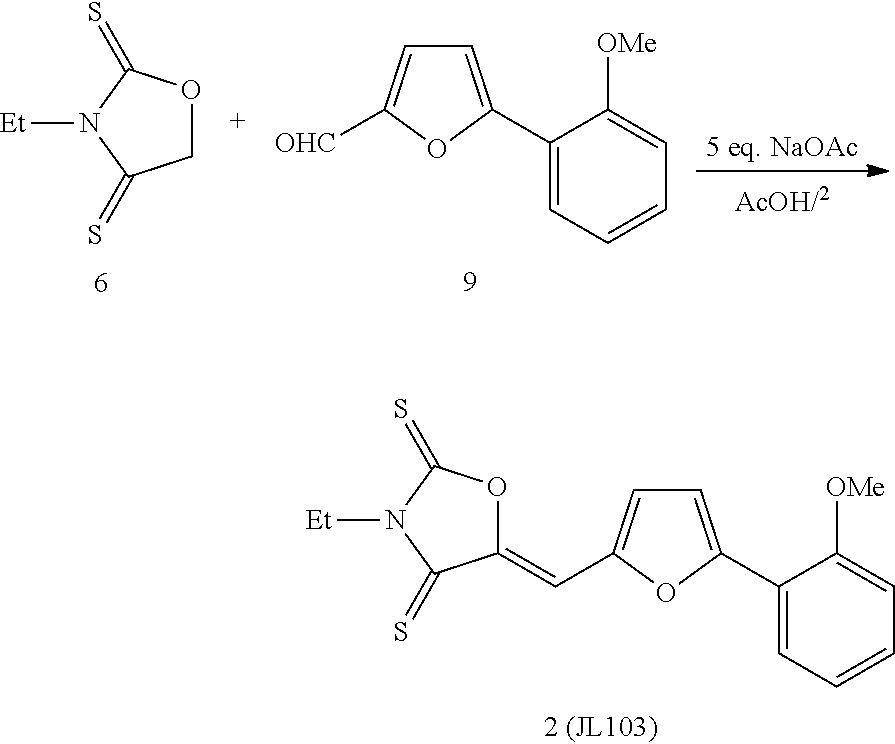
C1OC(=S)N([Et])C1=S.C1=C(C2=CC=CC=C2[OMe])OC([OHC])=C1.[5 eq. NaOAc].C1=C(C2=CC=C(C=C3OC(=S)N([Et])C3=S)O2)C([OMe])=CC=C1
